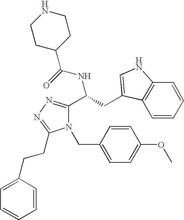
N(C(C1=NN=C(CCC2=CC=CC=C2)N1CC1=CC=C(OC)C=C1)CC1=CNC2=C1C=CC=C2)C(=O)C1CCNCC1
